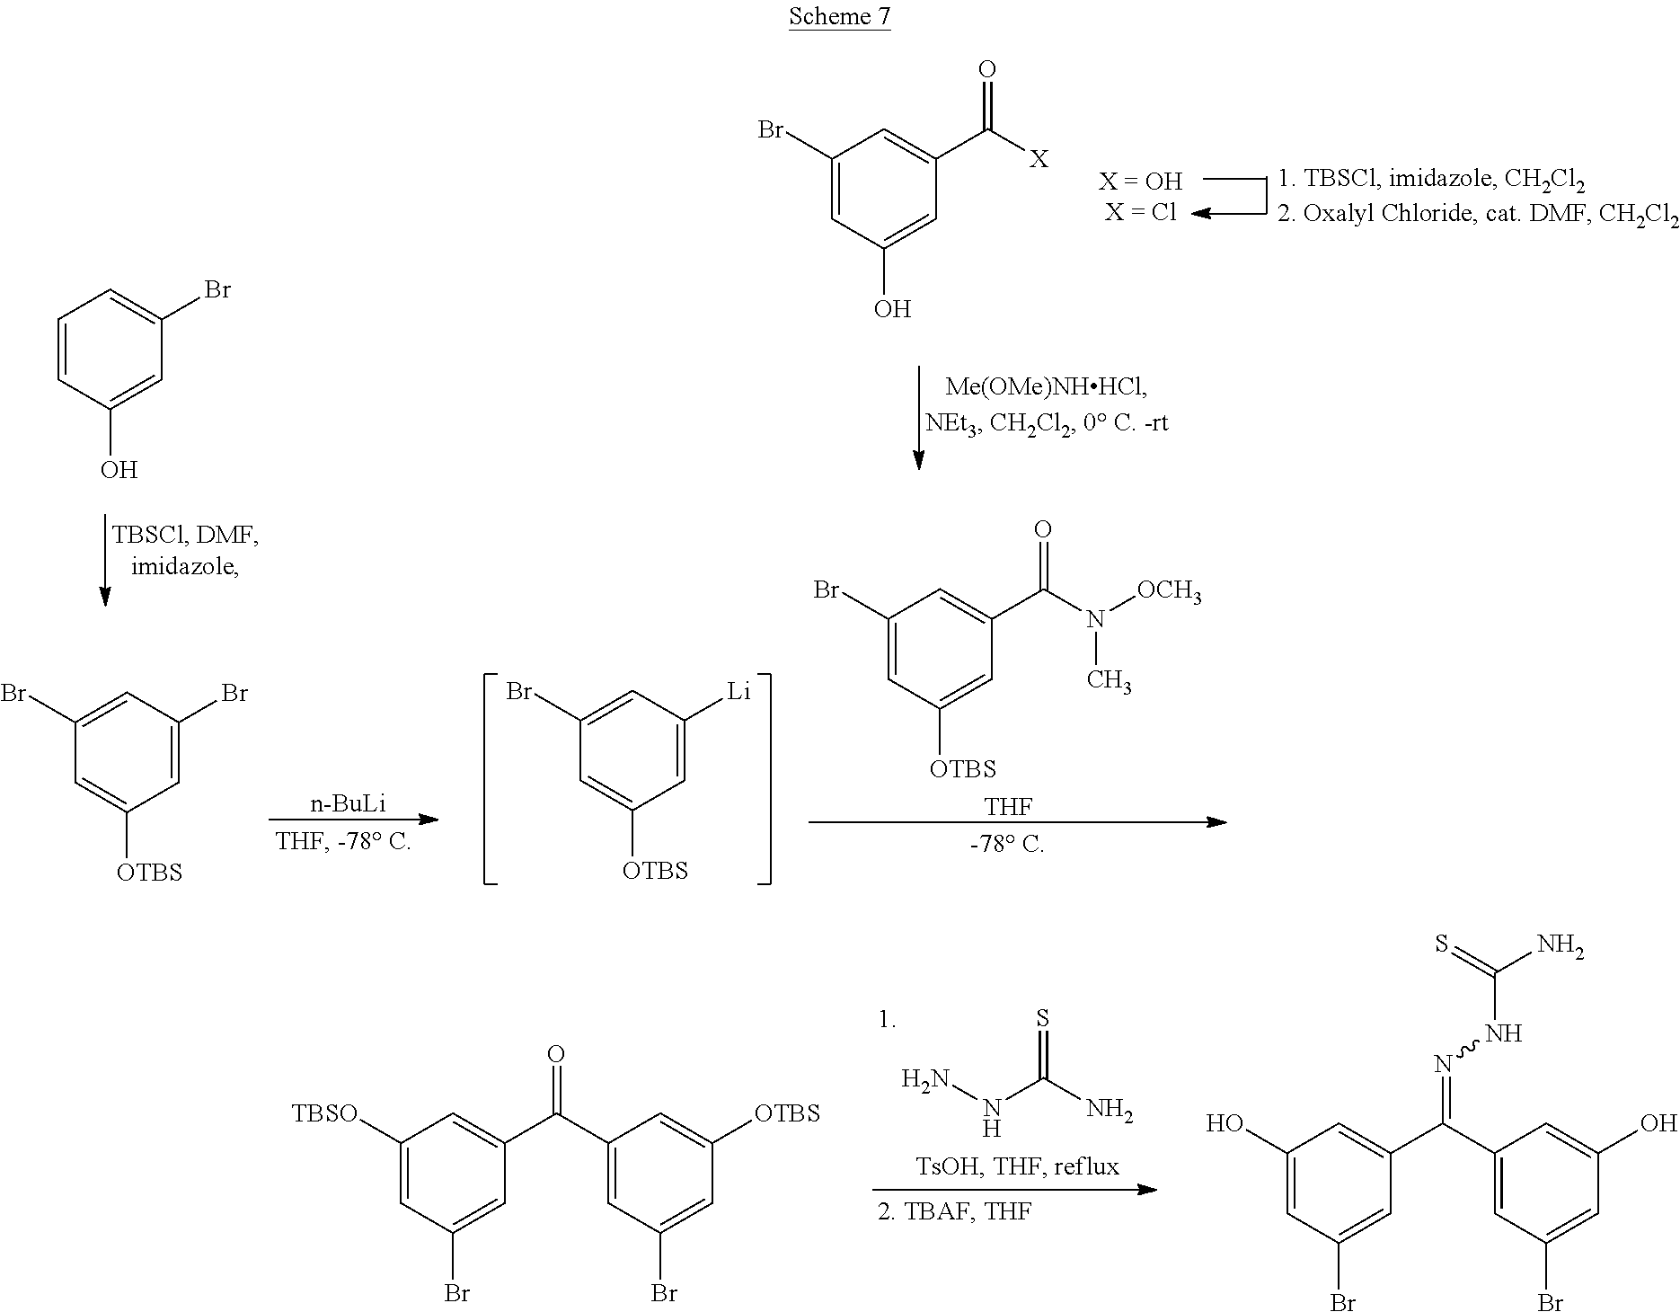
C1=CC(O)=CC(Br)=C1.C1(Br)=CC(O)=CC(C([X])=O)=C1.C1(Br)=CC([OTBS])=CC(C(N([OCH3])C)=O)=C1.[THF].C1=C([Li])C=C(Br)C=C1[OTBS].C1=C(Br)C=C(Br)C=C1[OTBS].[n-BuLi].N(C(N)=S)N.C1([TBSO])=CC(Br)=CC(C(C2=CC(Br)=CC([OTBS])=C2)=O)=C1.C1(O)=CC(Br)=CC(C(C2=CC(Br)=CC(O)=C2)=NNC(N)=S)=C1
